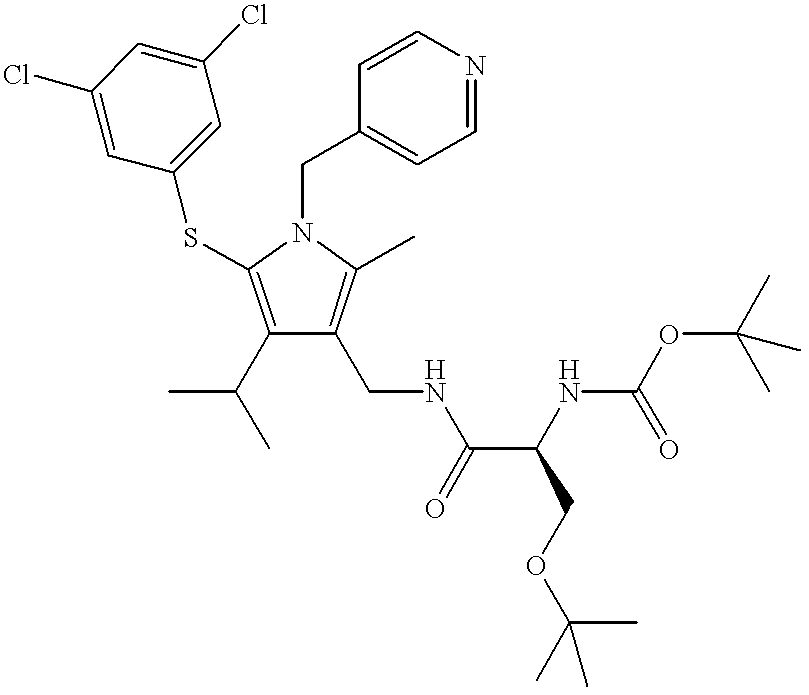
C1(C(C)C)=C(SC2=CC(Cl)=CC(Cl)=C2)N(CC2=CC=NC=C2)C(C)=C1CNC(C(COC(C)(C)C)NC(OC(C)(C)C)=O)=O
